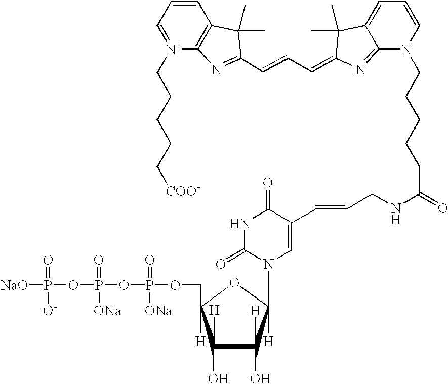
C1=[N+](CCCCC[COO-])C2=C(C=C1)C(C)(C)C(C=CC=C1N=C3N(CCCCCC(NCC=CC4=CN(C5([H])C([H])(O)C([H])(O)C(COP(=O)(OP([ONa])(=O)OP([NaO])(=O)[O-])[ONa])([H])O5)C(=O)NC4=O)=O)C=CC=C3C1(C)C)=N2
